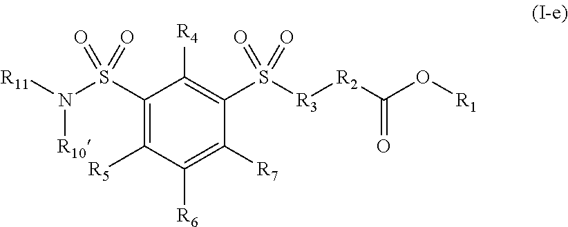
C1([R5])=C(S(=O)(=O)N([R11])[R10])C([R4])=C(S([R3][R2]C(O[R1])=O)(=O)=O)C([R7])=C1[R6]
